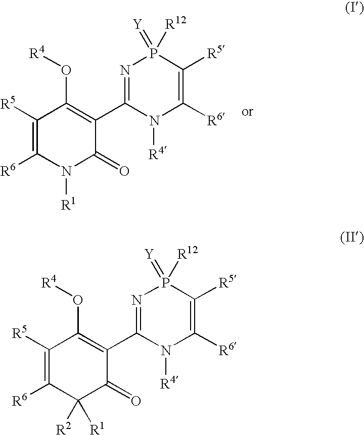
C1([R6])=C([R5])C(O[R4])=C(C2=NP(=[Y])([R12])C([R5])=C([R6])N2[R4])C(=O)N1[R1].C1([R6])=C([R5])C(O[R4])=C(C2=NP(=[Y])([R12])C([R5])=C([R6])N2[R4])C(=O)C1([R1])[R2]
